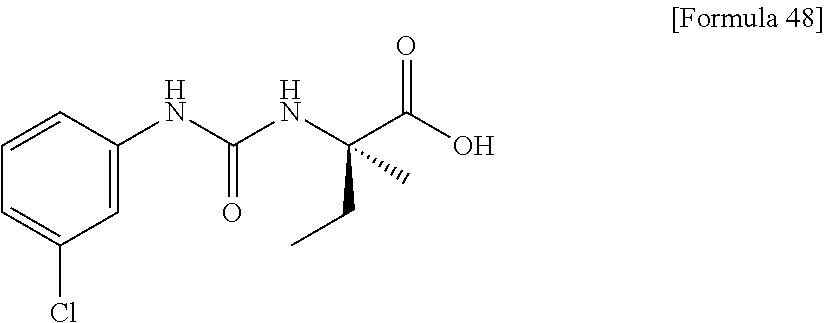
C1=C(NC(NC(C(O)=O)(CC)C)=O)C=CC=C1Cl
